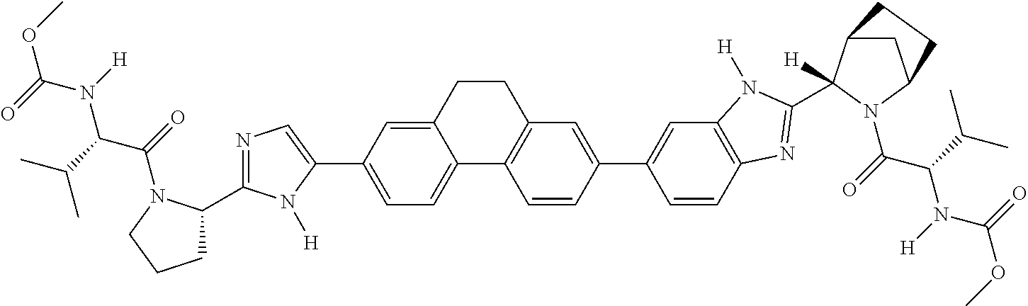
C1=C2C(=CC=C1C1=CN=C(C3CCCN3C(=O)C(C(C)C)N([H])C(=O)OC)N1[H])C1=C(C=C(C3=CC4=C(C=C3)N=C(C3([H])C5CC(N3C(=O)C(C(C)C)N([H])C(=O)OC)CC5)N4[H])C=C1)CC2
